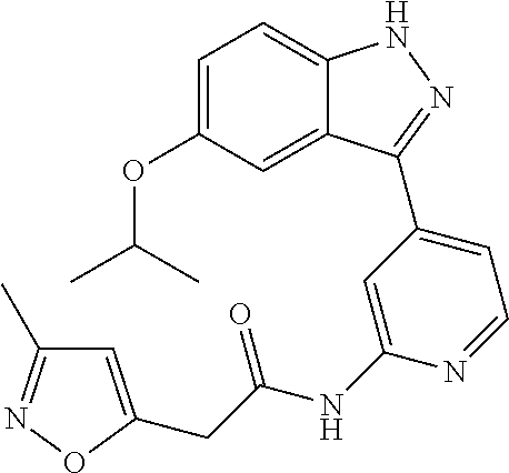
C1=C(OC(C)C)C=C2C(=C1)NN=C2C1=CC=NC(NC(=O)CC2=CC(C)=NO2)=C1
